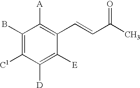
C1(B)=C([C1])C([D])=C([E])C(C=CC(=O)C)=C1[A]
